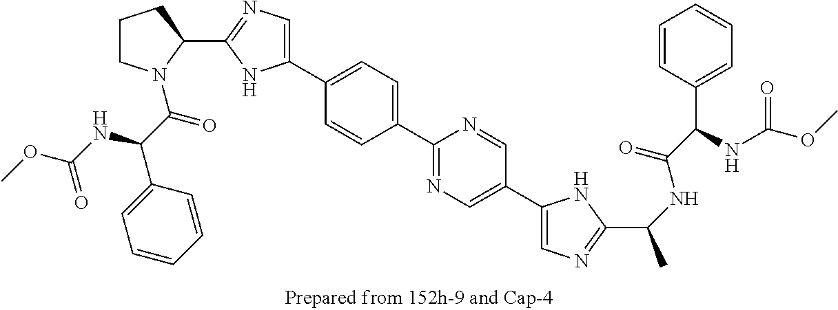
C1CN(C(=O)C(C2=CC=CC=C2)NC(OC)=O)C(C2=NC=C(C3=CC=C(C4=NC=C(C5=CN=C(C(NC(C(C6=CC=CC=C6)NC(OC)=O)=O)C)N5)C=N4)C=C3)N2)C1
